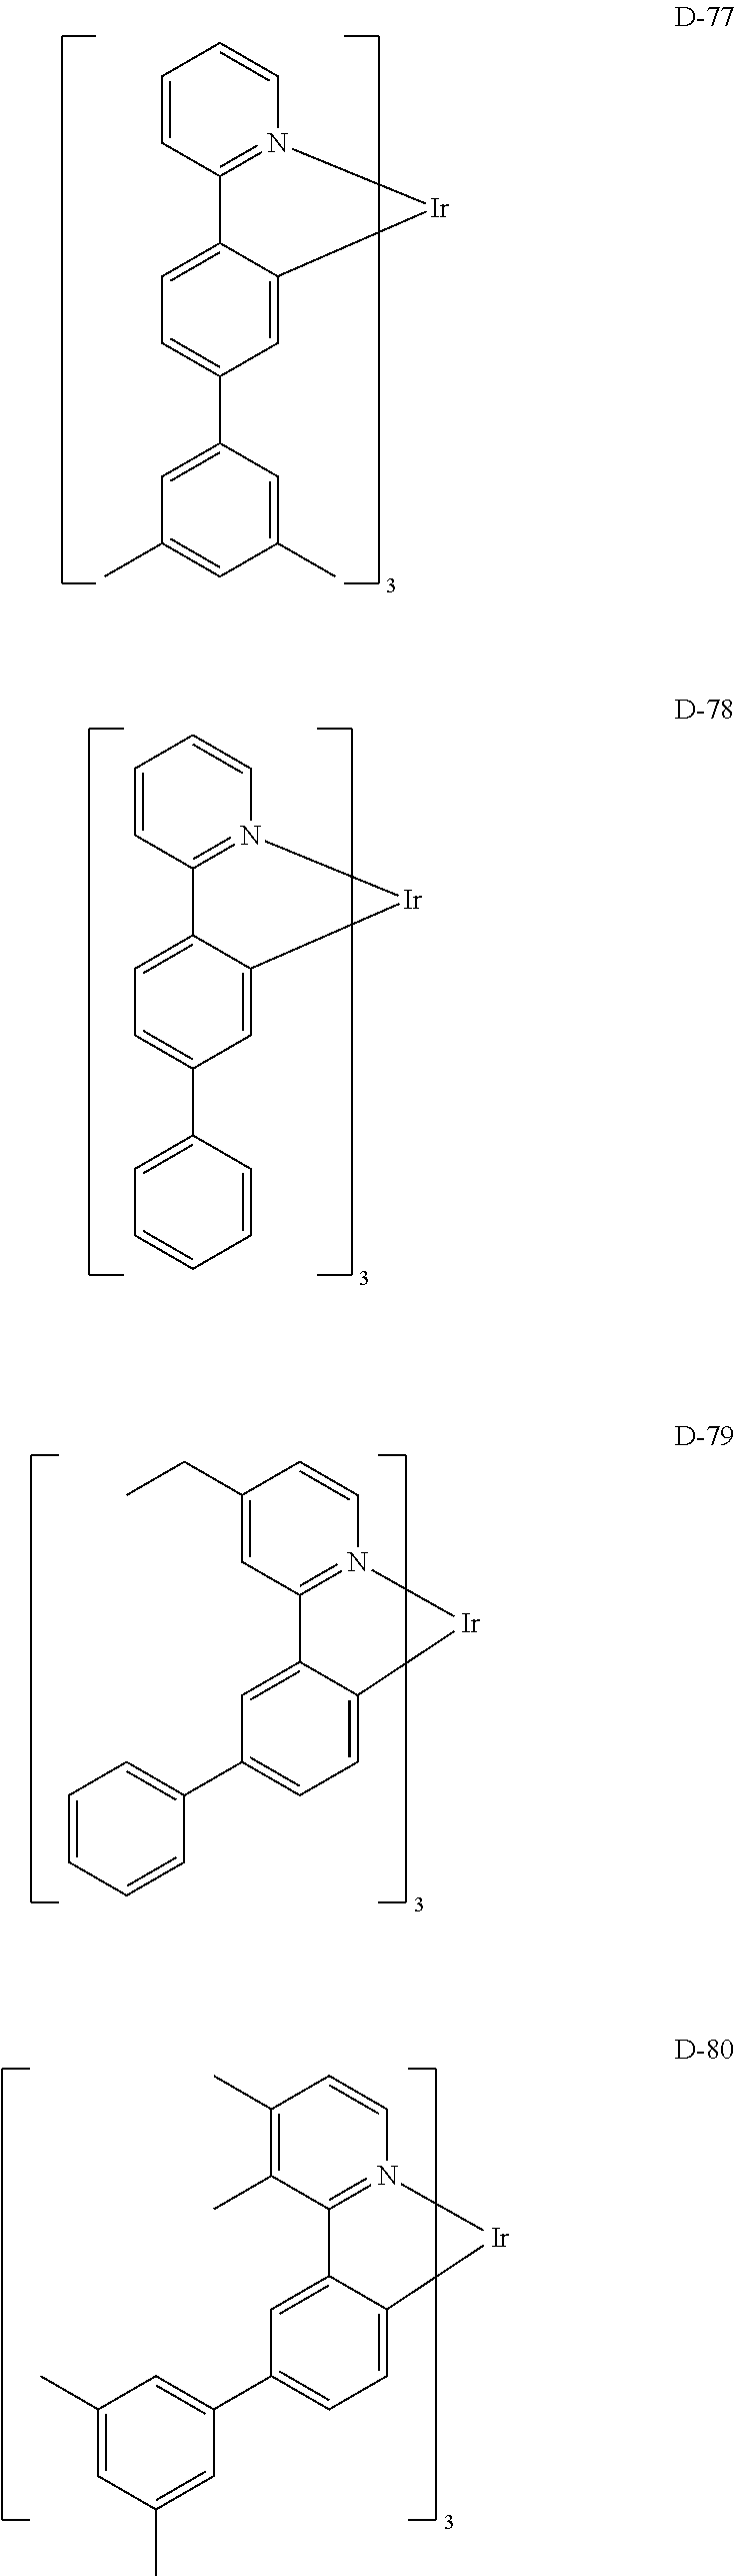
C1=CC2=N(C=C1)[Ir]C1=CC(C3=CC(C)=CC(C)=C3)=CC=C12.C1=CC2=N(C=C1)[Ir]C1=CC(C3=CC=CC=C3)=CC=C12.C1=CC=CC(C2=CC=C3C(=C2)C2=N(C=CC(CC)=C2)[Ir]3)=C1.C1(C)=CC(C)=CC(C2=CC=C3C(=C2)C2=N(C=CC(C)=C2C)[Ir]3)=C1
